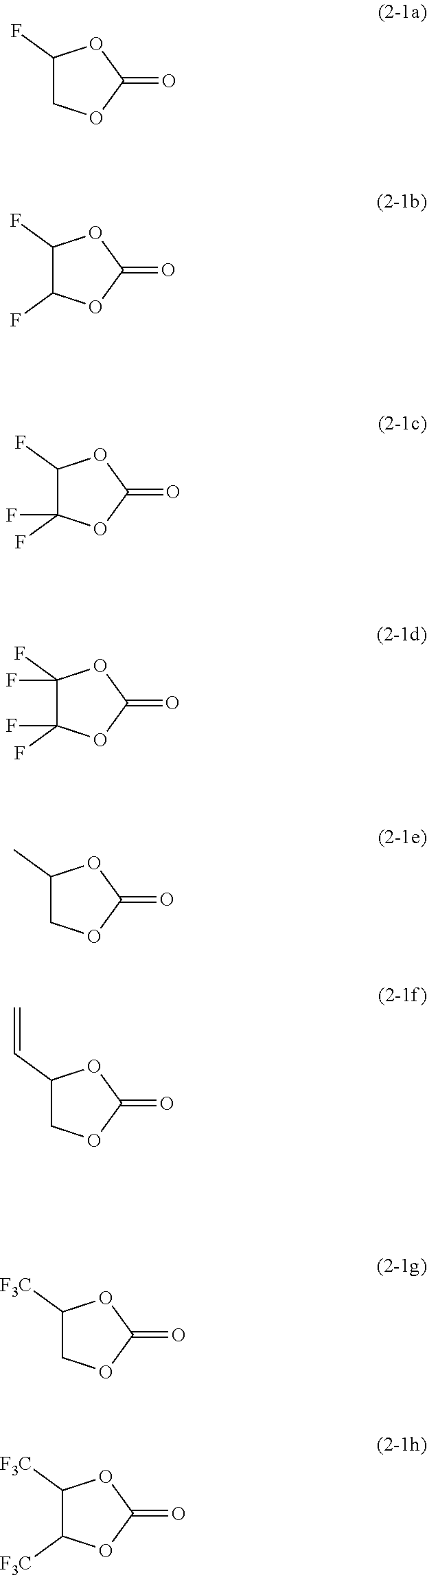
C1(F)COC(=O)O1.C1(F)C(F)OC(=O)O1.C1(F)C(F)(F)OC(=O)O1.C1(F)(F)C(F)(F)OC(=O)O1.C1(C)COC(=O)O1.C1(C=C)COC(=O)O1.C1([F3C])COC(=O)O1.C1([F3C])C([F3C])OC(=O)O1
